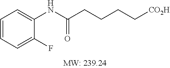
C1=CC=C(F)C(NC(CCCC[CO2H])=O)=C1
